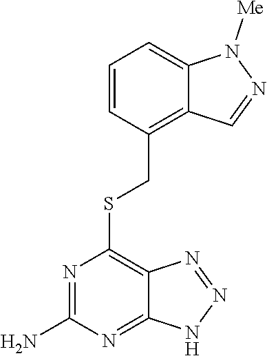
S(C1=C2C(=NC(N)=N1)NN=N2)CC1=C2C(=CC=C1)N([Me])N=C2
